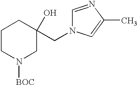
C1CN([BOC])CC(CN2C=NC(C)=C2)(O)C1
